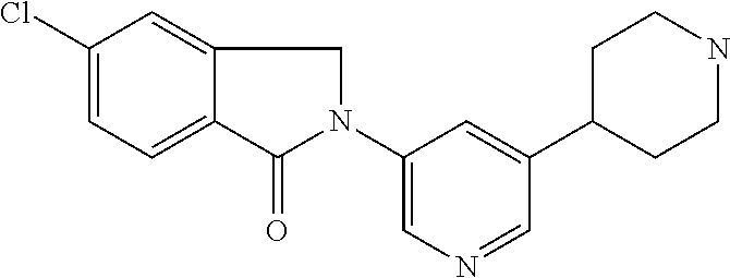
C1(N2CC3=CC(Cl)=CC=C3C2=O)=CN=CC(C2CCNCC2)=C1
